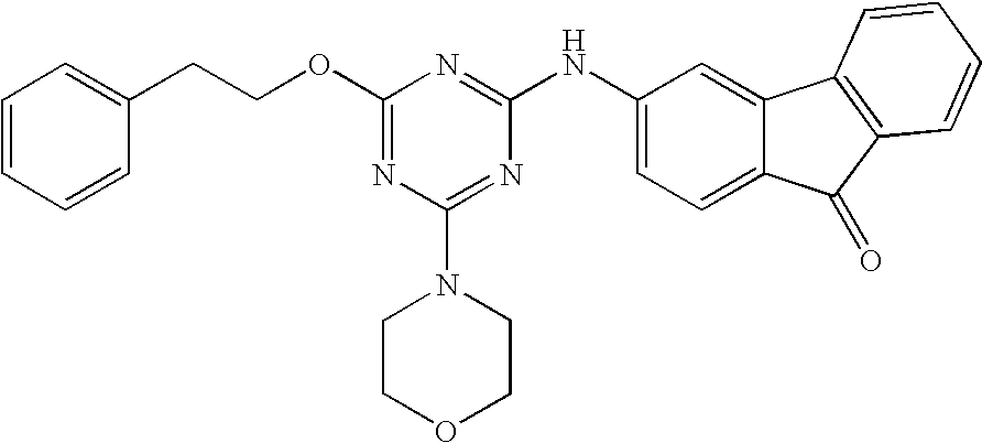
C1=CC=CC(CCOC2=NC(N3CCOCC3)=NC(NC3=CC=C4C(=C3)C3=C(C4=O)C=CC=C3)=N2)=C1
